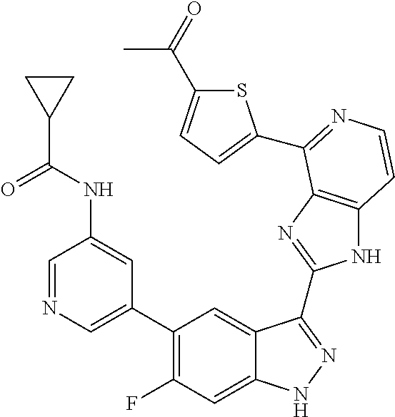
C1=C(C2=C(F)C=C3C(=C2)C(C2=NC4=C(N2)C=CN=C4C2=CC=C(C(=O)C)S2)=NN3)C=C(NC(C2CC2)=O)C=N1
